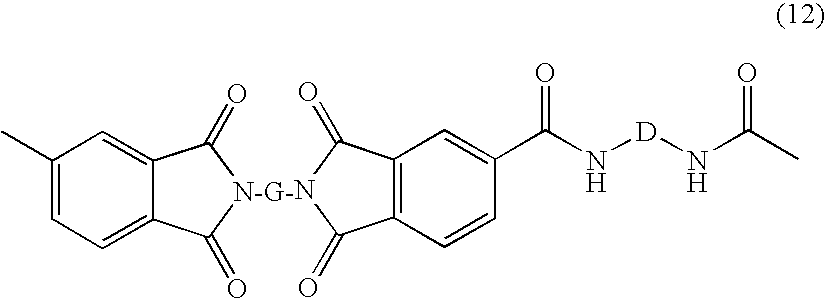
C1(C)=CC=C2C(=C1)C(=O)[N-G-]C2=O.C1=CC(C(N[D]NC(C)=O)=O)=CC2=C1C(=O)NC2=O
